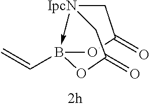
[IpcN]12->B(C=C)(OC(=O)C1)OC(=O)C2
